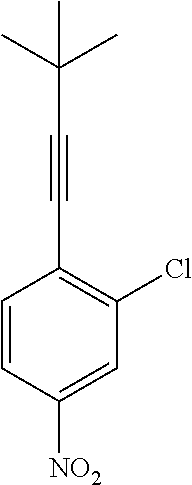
C1=CC([NO2])=CC(Cl)=C1C#CC(C)(C)C
